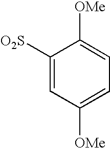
C1([O2S])=CC([OMe])=CC=C1[OMe]
